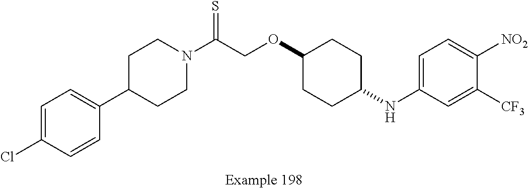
C1=C(Cl)C=CC(C2CCN(C(COC3CCC(NC4=CC=C([NO2])C([CF3])=C4)CC3)=S)CC2)=C1
